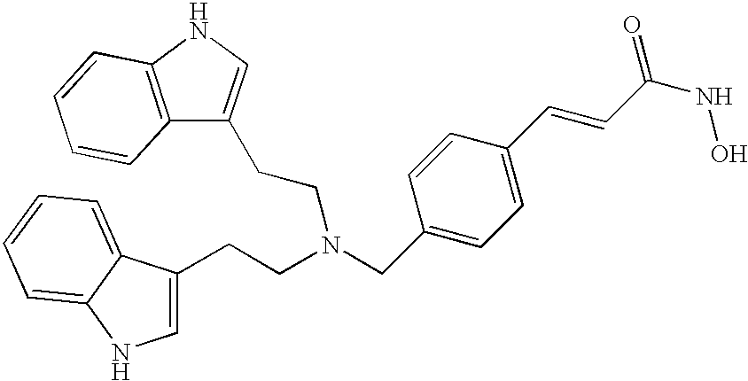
C1=C(CCN(CC2=CC=C(C=CC(NO)=O)C=C2)CCC2=CNC3=C2C=CC=C3)C2=CC=CC=C2N1
